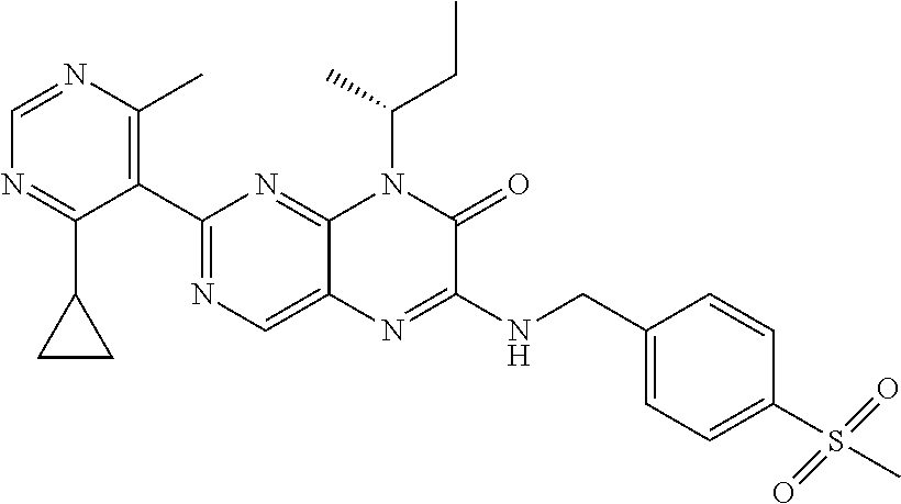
C1(C2=NC=C3C(=N2)N(C(C)CC)C(=O)C(NCC2=CC=C(S(C)(=O)=O)C=C2)=N3)=C(C)N=CN=C1C1CC1
